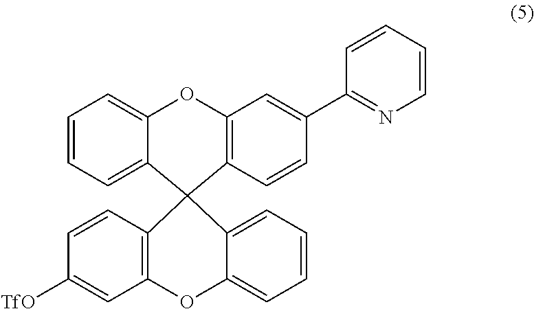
C1=CC=C2C(=C1)OC1=C(C23C2=C(C=C([TfO])C=C2)OC2=CC=CC=C23)C=CC(C2=NC=CC=C2)=C1
